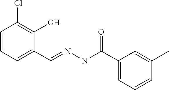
C1=CC=C(C=NNC(=O)C2=CC=CC(C)=C2)C(O)=C1Cl
